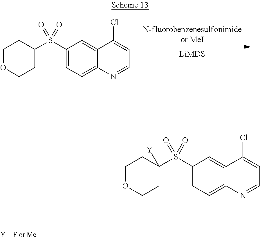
C1(S(C2([Y])CCOCC2)(=O)=O)=CC=C2C(=C1)C(Cl)=CC=N2.C1(S(C2CCOCC2)(=O)=O)=CC=C2C(=C1)C(Cl)=CC=N2
